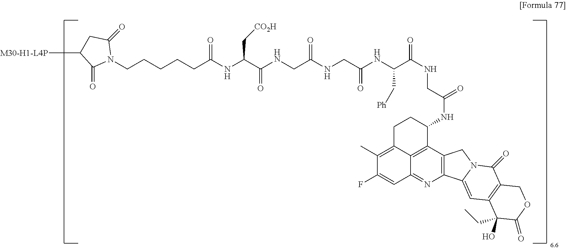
N1(CCCCCC(=O)NC(C(=O)NCC(=O)NCC(=O)NC(C(=O)NCC(=O)NC2CCC3=C(C)C(F)=CC4=NC5=C(C2=C34)CN2C5=CC3=C(C2=O)COC(=O)C3(CC)O)C[Ph])C[CO2H])C(=O)CC([M30-H1-L4P])C1=O
